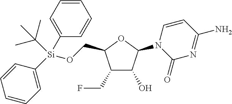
C1(CF)C(O)C(N2C(=O)N=C(N)C=C2)OC1CO[Si](C1=CC=CC=C1)(C(C)(C)C)C1=CC=CC=C1
